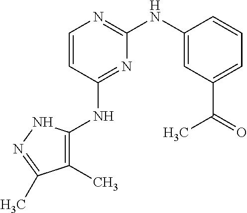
C1=CC(NC2=C(C)C(C)=NN2)=NC(NC2=CC(C(=O)C)=CC=C2)=N1
